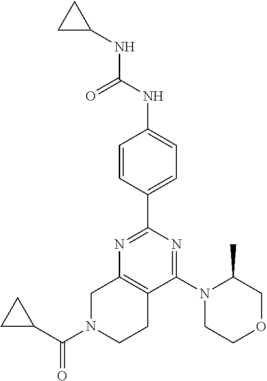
N1=C(C2=CC=C(NC(NC3CC3)=O)C=C2)N=C(N2CCOCC2C)C2=C1CN(C(=O)C1CC1)CC2
